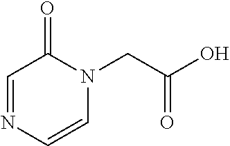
C1=NC=CN(CC(O)=O)C1=O
